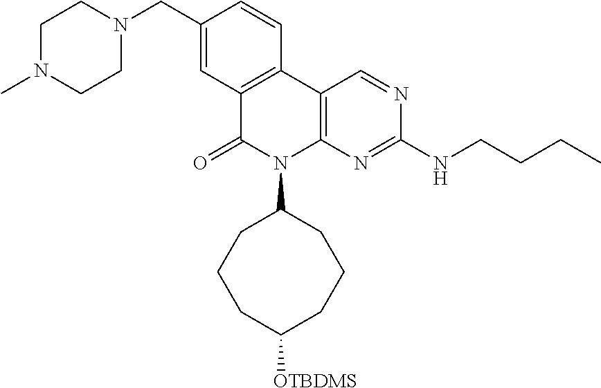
C1(CN2CCN(C)CC2)=CC2=C(C=C1)C1=C(N(C3CCCC([OTBDMS])CCC3)C2=O)N=C(NCCCC)N=C1
